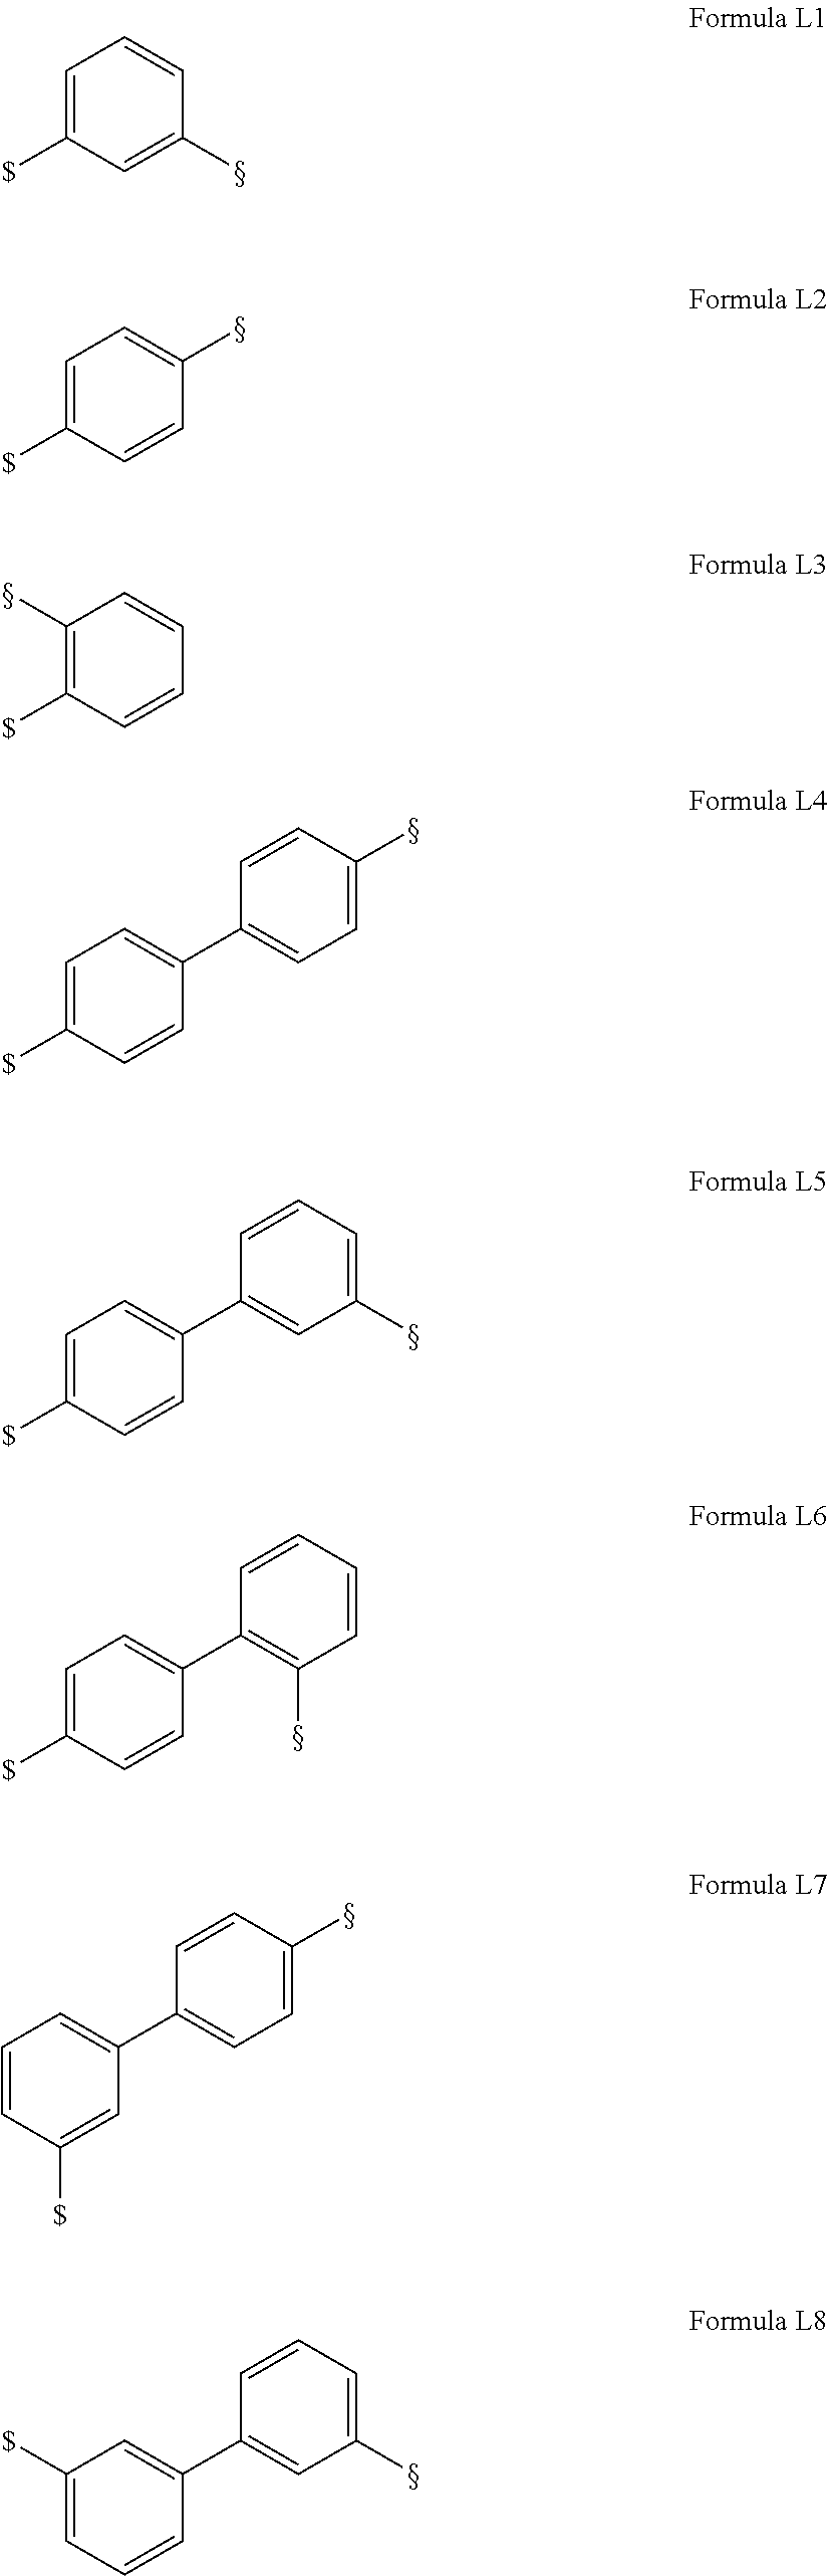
C1=C([$])C=C(C)C=C1.C1=C([$])C=CC(C)=C1.C1(C)=C([$])C=CC=C1.C1=C([$])C=CC(C2=CC=C(C)C=C2)=C1.C1=C([$])C=CC(C2=CC(C)=CC=C2)=C1.C1=C([$])C=CC(C2=C(C)C=CC=C2)=C1.C1=CC([$])=CC(C2=CC=C(C)C=C2)=C1.C1([$])=CC=CC(C2=CC(C)=CC=C2)=C1
